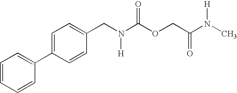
C1=CC=CC(C2=CC=C(CN(C(OCC(N(C)[H])=O)=O)[H])C=C2)=C1
